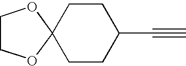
C1CC2(CCC1C#C)OCCO2
